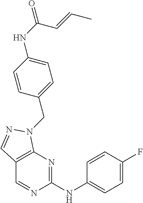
C1(NC2=NC3=C(C=N2)C=NN3CC2=CC=C(NC(=O)C=CC)C=C2)=CC=C(F)C=C1
